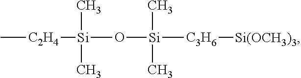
C[C2H4][Si](O[Si]([C3H6][Si(OCH3)3])(C)C)(C)C
